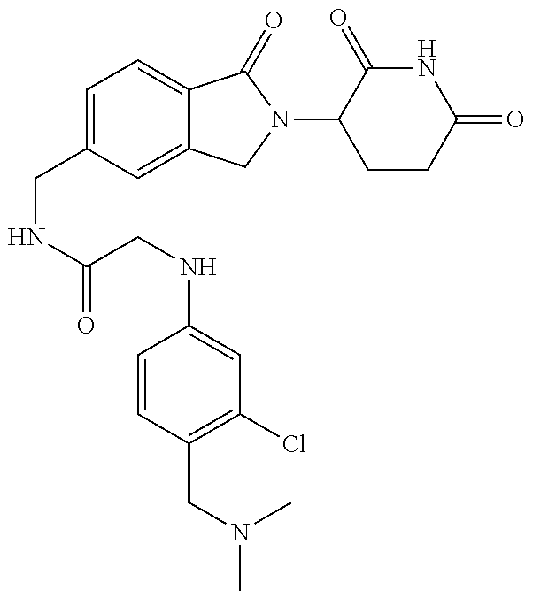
C(NC(=O)CNC1=CC(Cl)=C(CN(C)C)C=C1)C1=CC=C2C(=C1)CN(C1CCC(=O)NC1=O)C2=O
